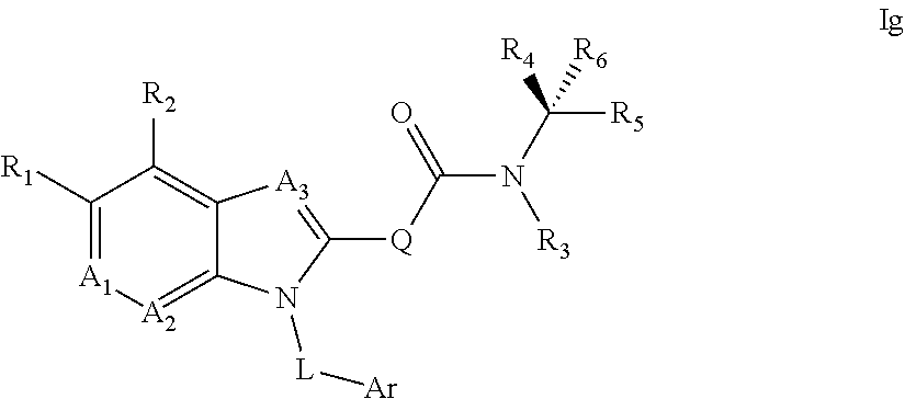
C1([R1])=[A1][A2]=C2C(=C1[R2])[A3]=C([Q]C(N([R3])C([R5])([R4])[R6])=O)N2[L][Ar]
